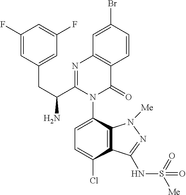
NC(C1=NC2=C(C(=O)N1C1=CC=C(Cl)C3=C1N([Me])N=C3NS(=O)(=O)[Me])C=CC(Br)=C2)CC1=CC(F)=CC(F)=C1
